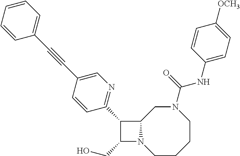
C1(CO)N2C(C1C1=NC=C(C#CC3=CC=CC=C3)C=C1)CN(C(NC1=CC=C([OCH3])C=C1)=O)CCCC2
